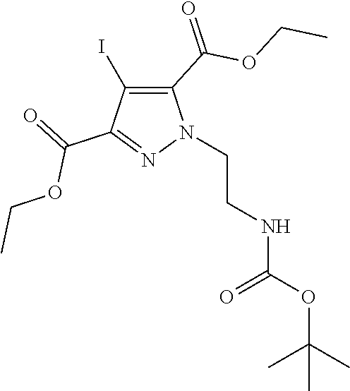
N1(CCNC(OC(C)(C)C)=O)C(C(OCC)=O)=C(I)C(C(OCC)=O)=N1
